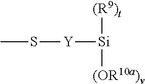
CS[Y][Si]([(R9)t])[(OR10a)v]
